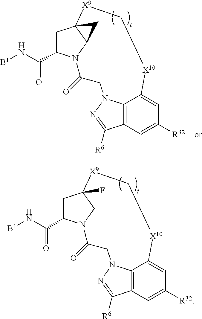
C12=C3C=C([R32])C=C1[X10]C[X9]C14CC(C(N[B1])=O)N(C(=O)CN2N=C3[R6])C1C4.C12=C3C=C([R32])C=C1[X10]C[X9]C1(F)CC(C(N[B1])=O)N(C(=O)CN2N=C3[R6])C1
